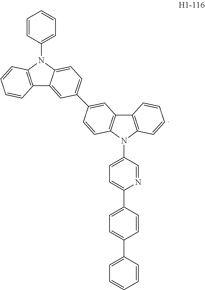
C1=CC(N2C3=CC=C(C4=CC5=C(N(C6=CC=C(C7=CC=C(C8=CC=CC=C8)C=C7)N=C6)C6=C5C=CC=C6)C=C4)C=C3C3=C2C=CC=C3)=CC=C1
